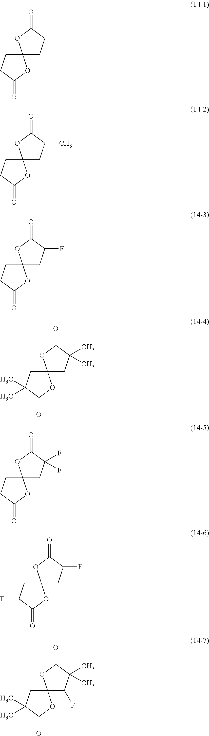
C12(CCC(=O)O1)CCC(=O)O2.C12(CC(C)C(=O)O1)CCC(=O)O2.C12(CC(F)C(=O)O1)CCC(=O)O2.C12(CC(C)(C)C(=O)O1)CC(C)(C)C(=O)O2.C12(CC(F)(F)C(=O)O1)CCC(=O)O2.C12(CC(F)C(=O)O1)CC(F)C(=O)O2.C12(C(F)C(C)(C)C(=O)O1)CC(C)(C)C(=O)O2
